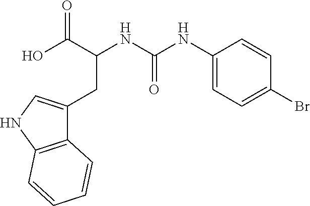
C12=C(NC=C1CC(C(O)=O)NC(NC1=CC=C(Br)C=C1)=O)C=CC=C2
